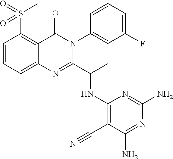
C1=CC=C2C(=C1S(=O)(C)=O)C(=O)N(C1=CC(F)=CC=C1)C(C(C)NC1=C(C#N)C(N)=NC(N)=N1)=N2
